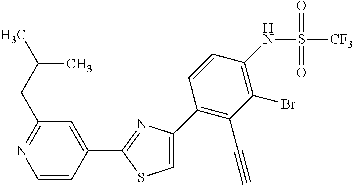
C1=C(C2=C(C#C)C(Br)=C(NS(=O)(=O)[CF3])C=C2)N=C(C2=CC(CC(C)C)=NC=C2)S1
